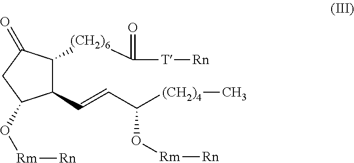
C1(C=CC([(CH2)4]C)O[Rm][Rn])C([(CH2)6]C(=O)[T][Rn])C(=O)CC1O[Rm][Rn]
